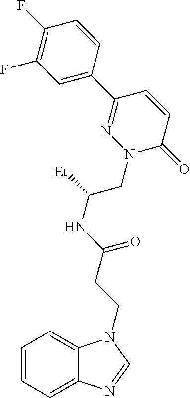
C1=C(C2=NN(CC([Et])NC(CCN3C4=CC=CC=C4N=C3)=O)C(=O)C=C2)C=CC(F)=C1F
